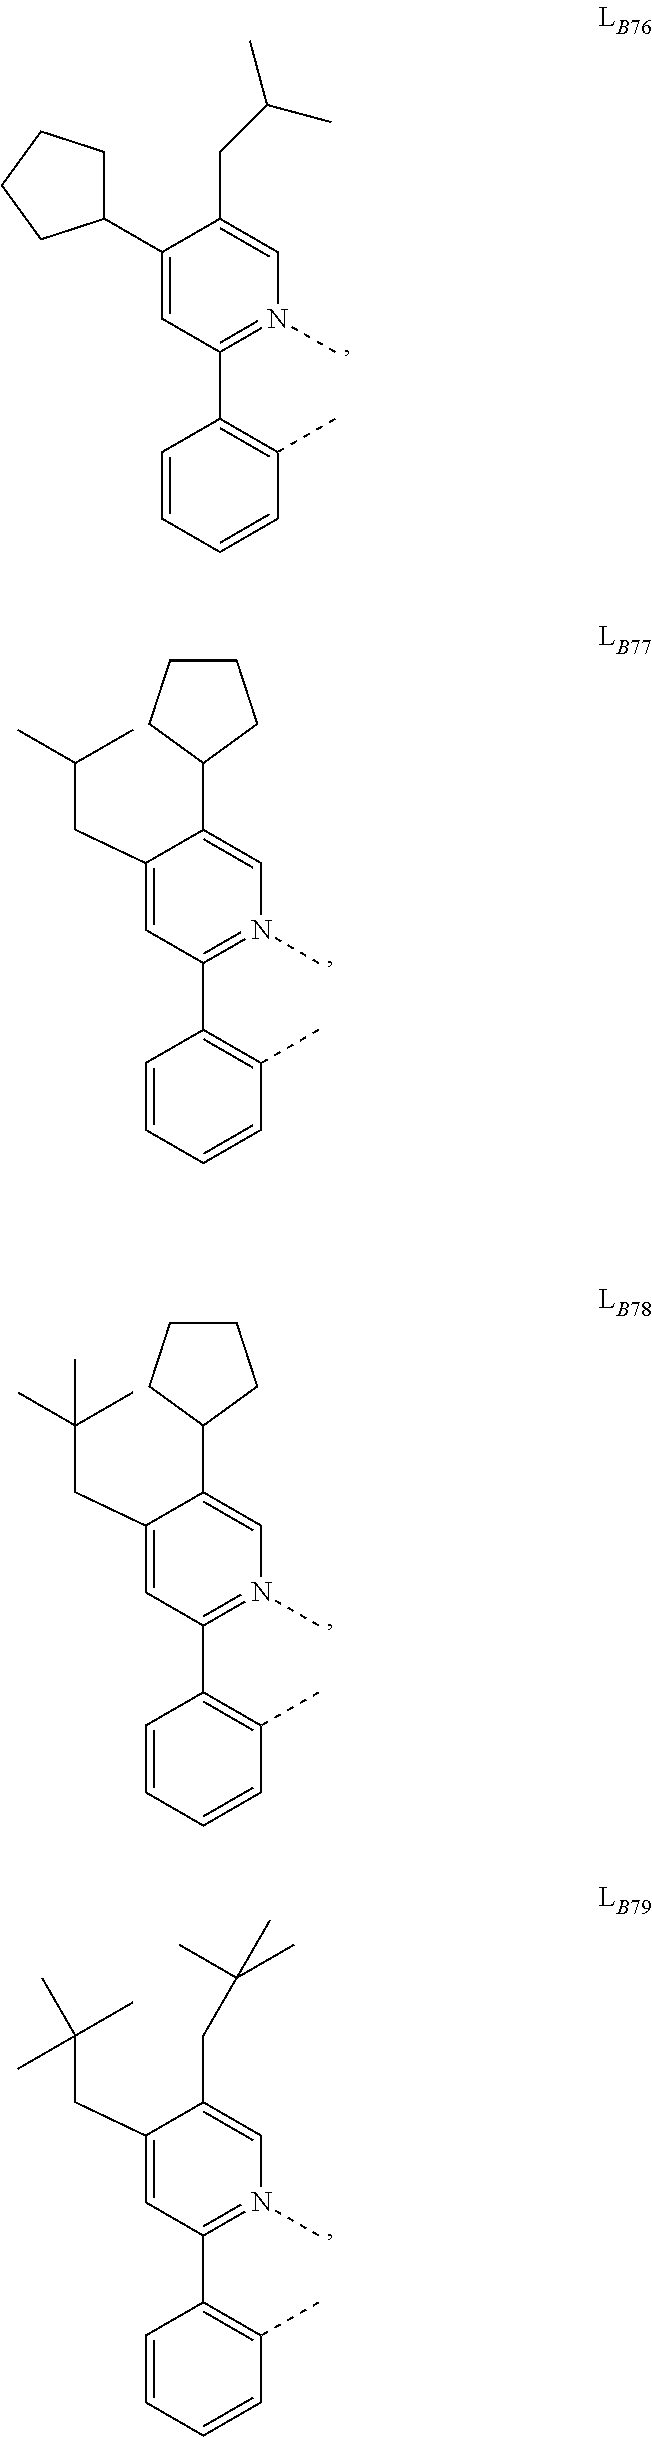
C1(C2CCCC2)=CC(C2=C(C)C=CC=C2)=N(C)C=C1CC(C)C.C1(CC(C)C)=CC(C2=C(C)C=CC=C2)=N(C)C=C1C1CCCC1.C1(CC(C)(C)C)=CC(C2=C(C)C=CC=C2)=N(C)C=C1C1CCCC1.C1(CC(C)(C)C)=CC(C2=C(C)C=CC=C2)=N(C)C=C1CC(C)(C)C
